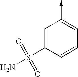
C1=C(S(=O)(=O)N)C=CC=C1->C
